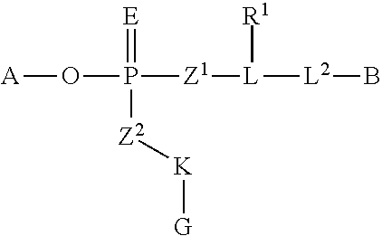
[A]OP([Z1][L]([L2]B)[R1])(=[E])[Z2][K][G]
